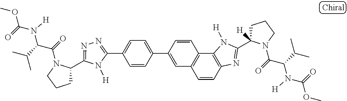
C1(C2=CC=C(C3=CC4=C(C5=C(N=C(C6([H])CCCN6C(=O)C(C(C)C)N(C(=O)OC)[H])N5[H])C=C4)C=C3)C=C2)=NN=C(C2CCCN2C(=O)C(C(C)C)N(C(=O)OC)[H])N1[H]
